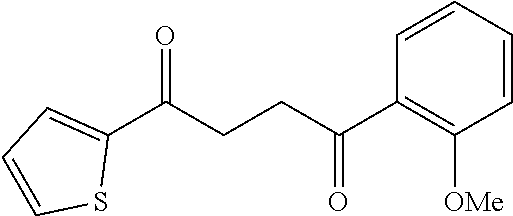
C1(C(CCC(C2=C([OMe])C=CC=C2)=O)=O)=CC=CS1
